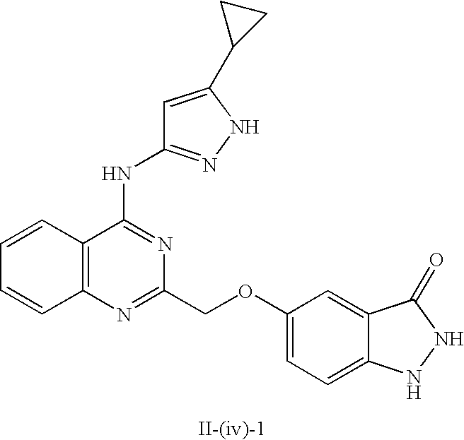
C12=C(N=C(COC3=CC=C4C(=C3)C(=O)NN4)N=C1NC1=NNC(C3CC3)=C1)C=CC=C2
